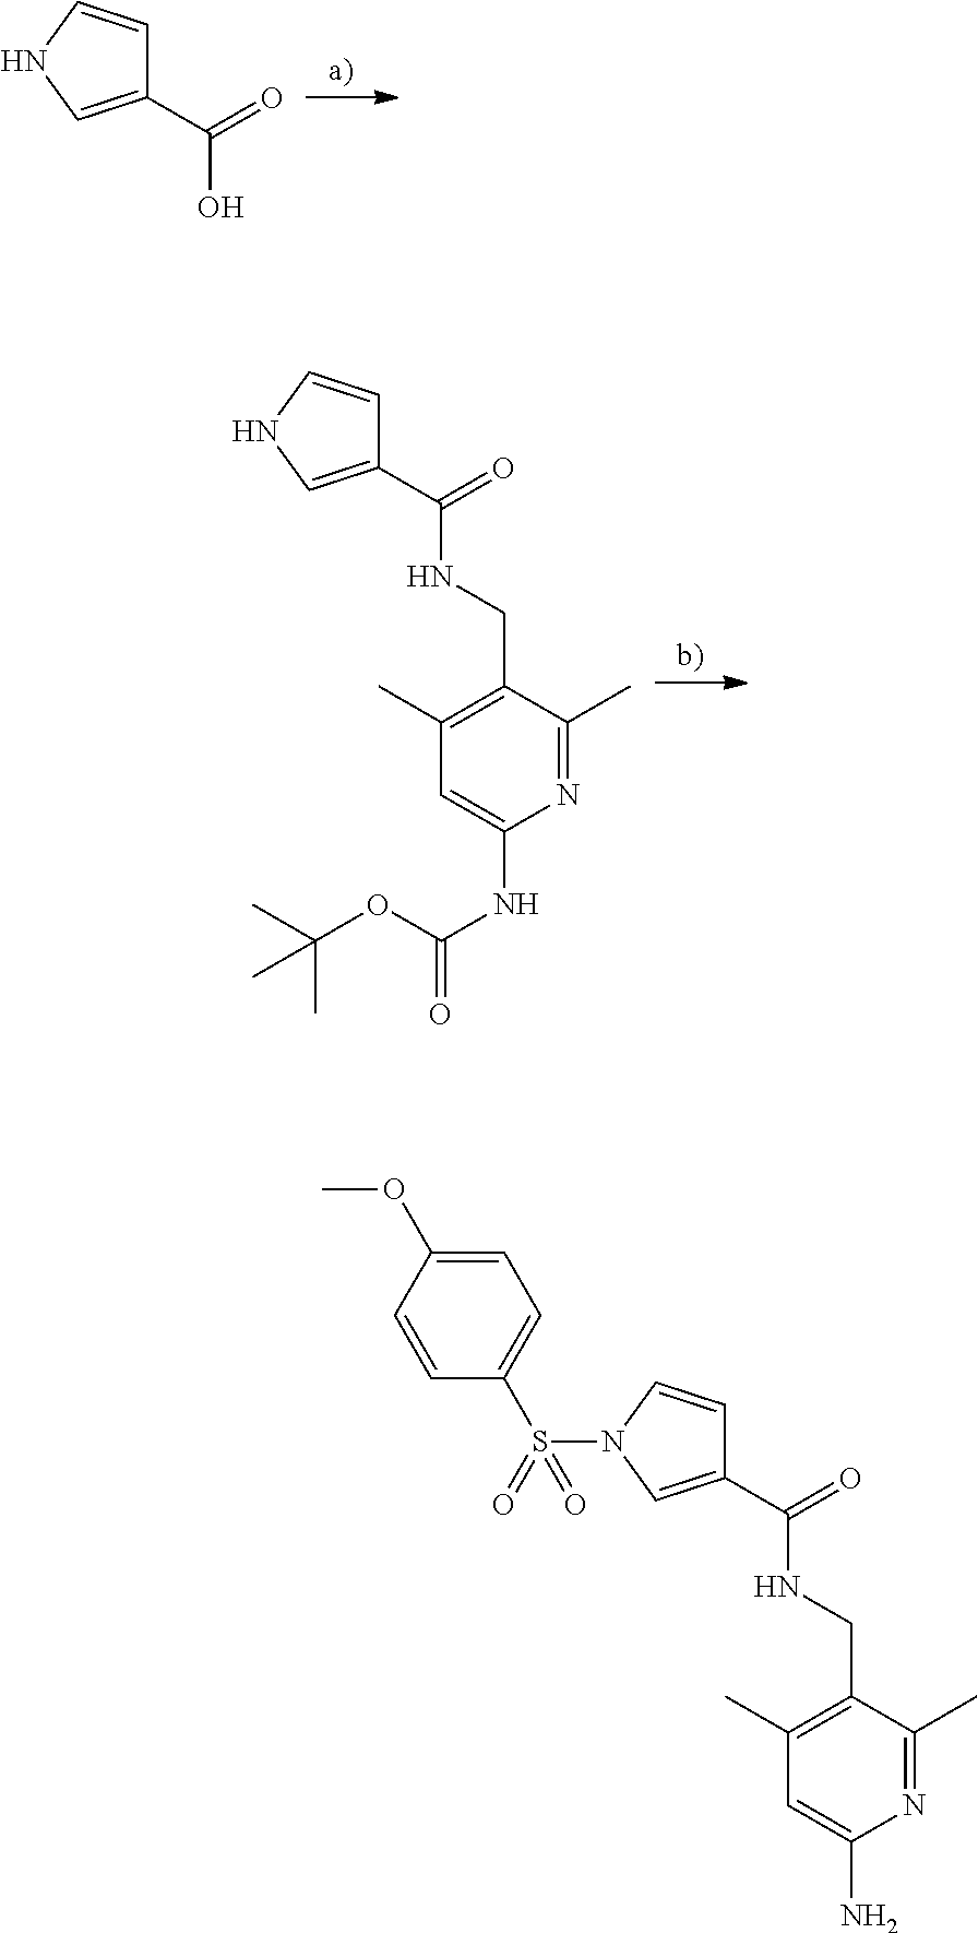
C1(C(=O)O)=CNC=C1.C1(C(=O)NCC2=C(C)C=C(NC(OC(C)(C)C)=O)N=C2C)=CNC=C1.C1(C(=O)NCC2=C(C)C=C(N)N=C2C)=CN(S(C2=CC=C(OC)C=C2)(=O)=O)C=C1
